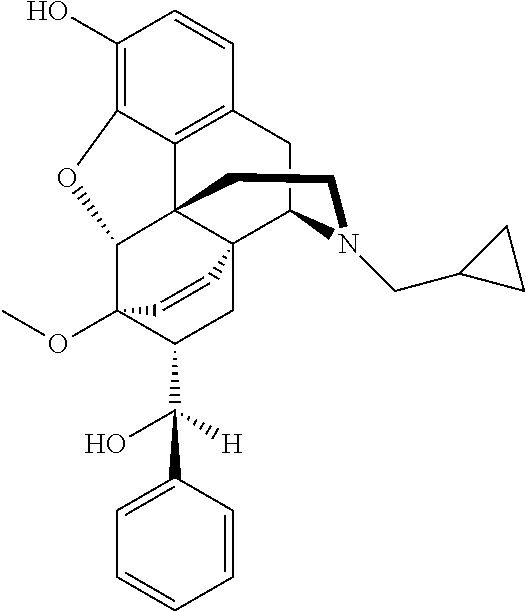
C1(O)=C2C3=C(C=C1)CC1N(CC4CC4)CCC34C(C3(OC)C(C([H])(O)C5=CC=CC=C5)CC41C=C3)O2
